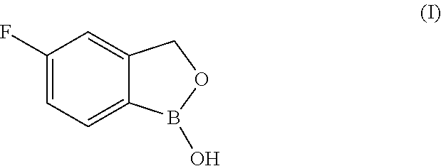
C1(F)=CC=C2C(=C1)COB2O
